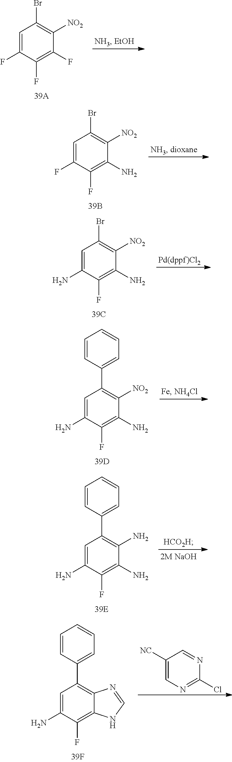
C1=C(F)C(F)=C(F)C([NO2])=C1Br.C1=C(F)C(F)=C(N)C([NO2])=C1Br.C1=C(N)C(F)=C(N)C([NO2])=C1Br.C1=C(N)C(F)=C(N)C([NO2])=C1C1=CC=CC=C1.C1=C(N)C(F)=C(N)C(N)=C1C1=CC=CC=C1.C1=C(N)C(F)=C2C(=C1C1=CC=CC=C1)N=CN2.C1([NC])=CN=C(Cl)N=C1
